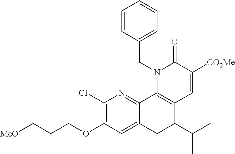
C1(Cl)=C(OCCC[MeO])C=C2C(=N1)C1=C(C(C(C)C)C2)C=C([CO2Me])C(=O)N1CC1=CC=CC=C1
